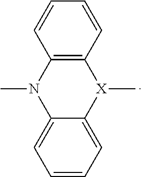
C1=CC=CC2=C1[X](C)C1=CC=CC=C1N2C
